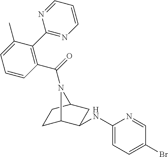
C1=CC(C(=O)N2C3CCC2CC3NC2=CC=C(Br)C=N2)=C(C2=NC=CC=N2)C(C)=C1
